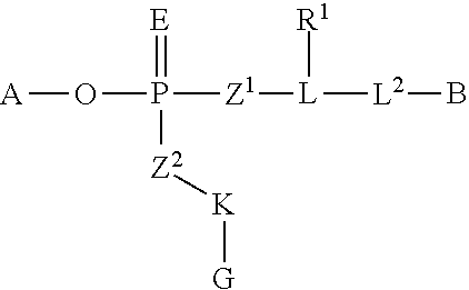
O(P(=[E])([Z1][L]([L2]B)[R1])[Z2][K][G])[A]
